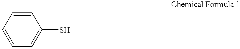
C1(S)=CC=CC=C1
